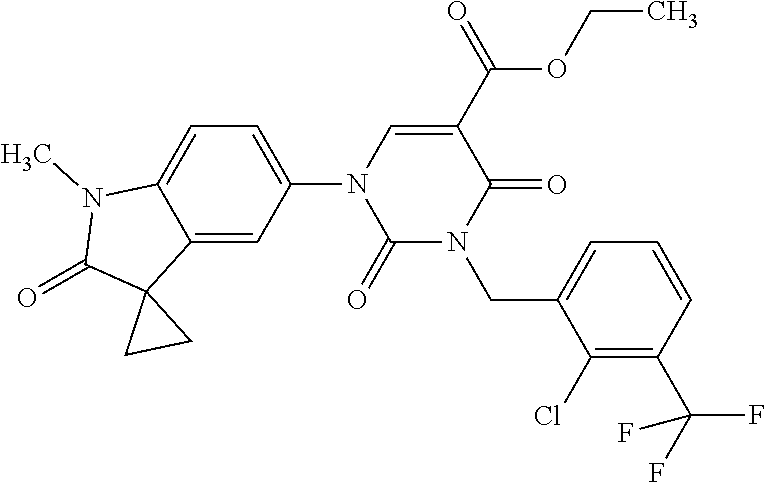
C12=CC(N3C(=O)N(CC4=CC=CC(C(F)(F)F)=C4Cl)C(=O)C(C(OCC)=O)=C3)=CC=C1N(C)C(=O)C21CC1
